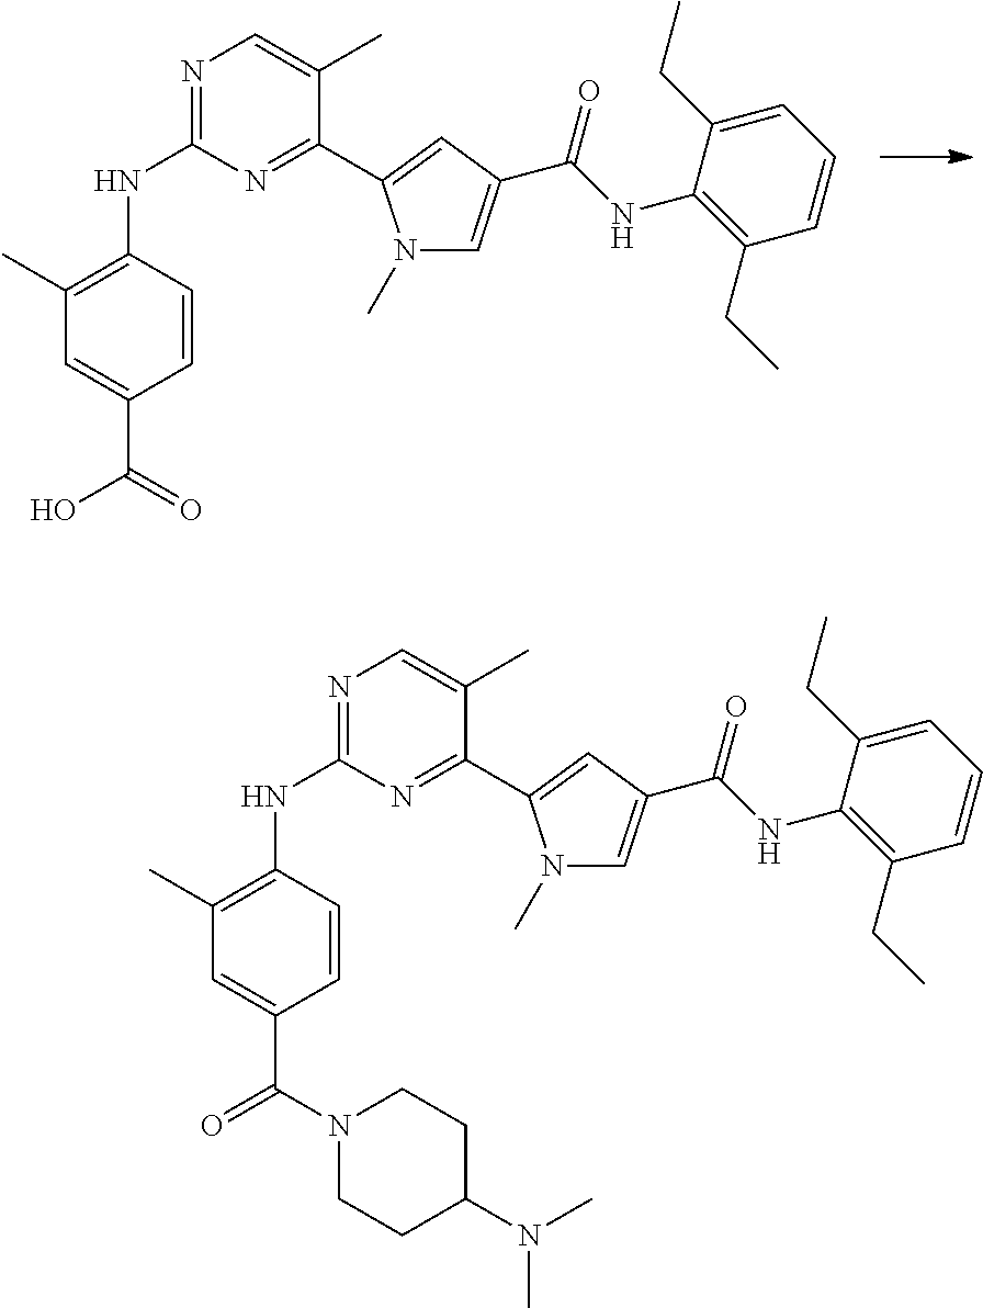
N1=C(NC2=C(C)C=C(C(=O)O)C=C2)N=C(C2=CC(C(NC3=C(CC)C=CC=C3CC)=O)=CN2C)C(C)=C1.N1=C(NC2=C(C)C=C(C(=O)N3CCC(N(C)C)CC3)C=C2)N=C(C2=CC(C(NC3=C(CC)C=CC=C3CC)=O)=CN2C)C(C)=C1
